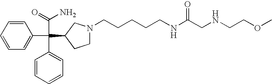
C1=CC=C(C(C(N)=O)(C2=CC=CC=C2)C2CN(CCCCCNC(CNCCOC)=O)CC2)C=C1
